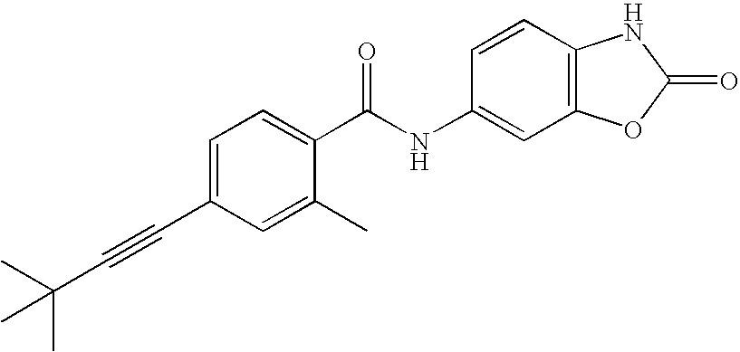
C1=C(C#CC(C)(C)C)C=C(C)C(C(NC2=CC3=C(C=C2)NC(=O)O3)=O)=C1
